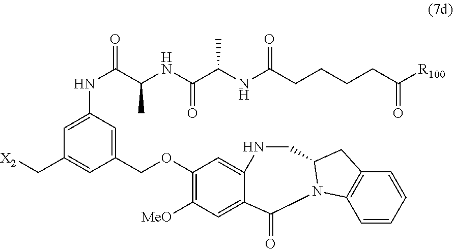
C1(COC2=C([MeO])C=C3C(=O)N4C5=C(C=CC=C5)CC4CNC3=C2)=CC(NC(C(NC(C(NC(CCCCC([R100])=O)=O)C)=O)C)=O)=CC(C[X2])=C1
